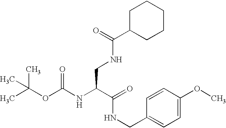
CC(OC(NC(C(NCC1=CC=C(OC)C=C1)=O)CNC(C1CCCCC1)=O)=O)(C)C
